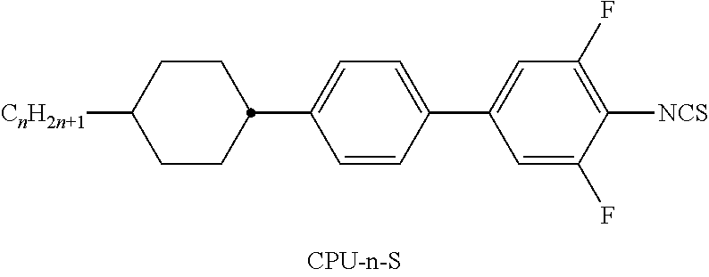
[CnH2n+1]C1CCC(C2=CC=C(C3=CC(F)=C([NCS])C(F)=C3)C=C2)CC1
